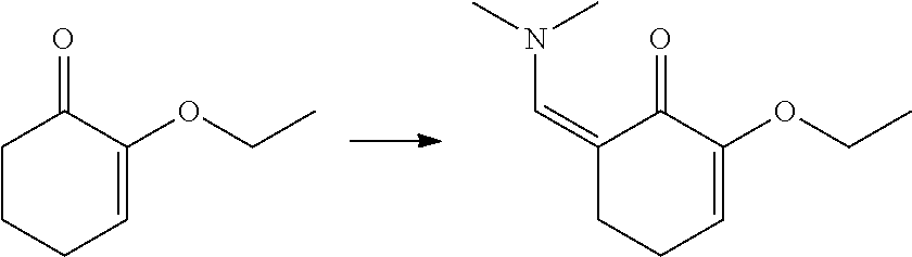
C1CCC=C(OCC)C1=O.C1(=CN(C)C)CCC=C(OCC)C1=O
